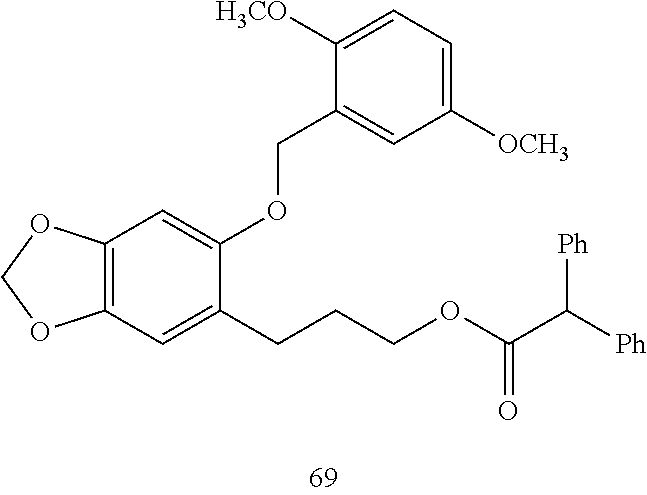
C12=C(OCO1)C=C(OCC1=CC([OCH3])=CC=C1[H3CO])C(CCCOC(=O)C([Ph])[Ph])=C2
